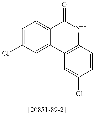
C1=C(Cl)C=C2C(=C1)C(=O)NC1=C2C=C(Cl)C=C1
